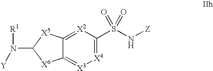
[X4]1=C(S(N[Z])(=O)=O)[X2]=C2C(=[X3]1)[X6]C(N([Y])[R1])[X5]2
